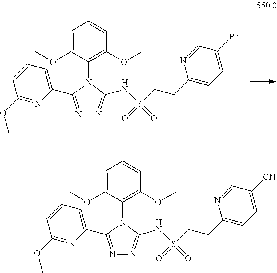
N1(C2=C(OC)C=CC=C2OC)C(C2=CC=CC(OC)=N2)=NN=C1NS(=O)(CCC1=CC=C(Br)C=N1)=O.N1(C2=C(OC)C=CC=C2OC)C(C2=CC=CC(OC)=N2)=NN=C1NS(=O)(CCC1=CC=C([CN])C=N1)=O
